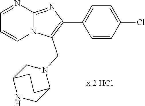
C1=NC2=NC(C3=CC=C(Cl)C=C3)=C(CN3CC4NCC3CC4)N2C=C1
